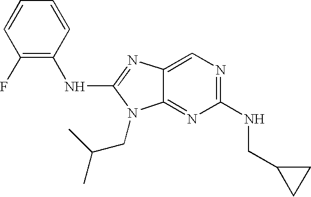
C1=CC(F)=C(NC2=NC3=CN=C(NCC4CC4)N=C3N2CC(C)C)C=C1
